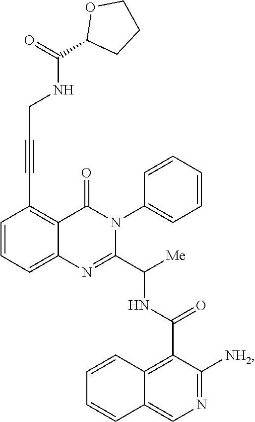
C1=CC=C2C(=C1C#CCNC(=O)C1OCCC1)C(=O)N(C1=CC=CC=C1)C(C([Me])NC(=O)C1=C3C(=CN=C1[NH2])C=CC=C3)=N2
